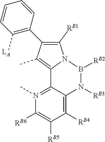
[RB2]B1N2C([RB1])=C(C3=C([LA])C=CC=C3)C(C)=C2C2=N(C)C([RB6])=C([RB5])C([RB4])=C2N1[RB3]
